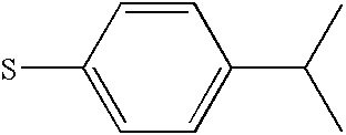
C1=CC(S)=CC=C1C(C)C
